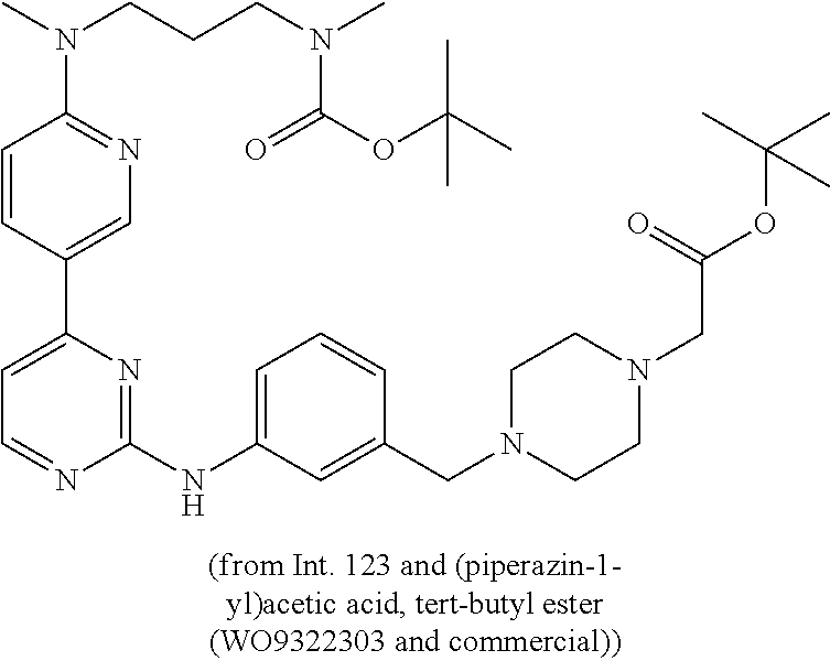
N(C1=NC=C(C2=CC=NC(NC3=CC=CC(CN4CCN(CC(OC(C)(C)C)=O)CC4)=C3)=N2)C=C1)(C)CCCN(C)C(OC(C)(C)C)=O
